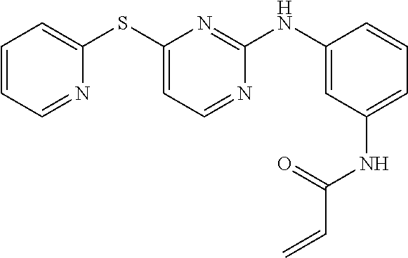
C1=CC=NC(SC2=CC=NC(NC3=CC(NC(=O)C=C)=CC=C3)=N2)=C1
